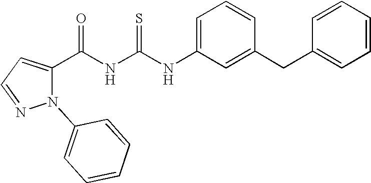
C(NC(NC1=CC=CC(CC2=CC=CC=C2)=C1)=S)(=O)C1=CC=NN1C1=CC=CC=C1
